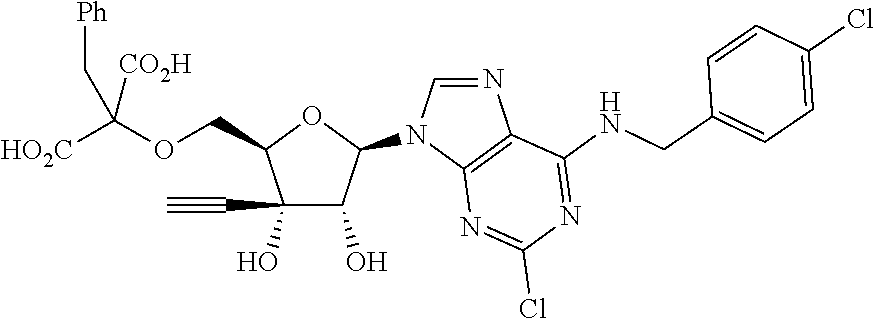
C(C1C(O)(C#C)C(O)C(N2C=NC3=C2N=C(Cl)N=C3NCC2=CC=C(Cl)C=C2)O1)OC([HO2C])([CO2H])C[Ph]
